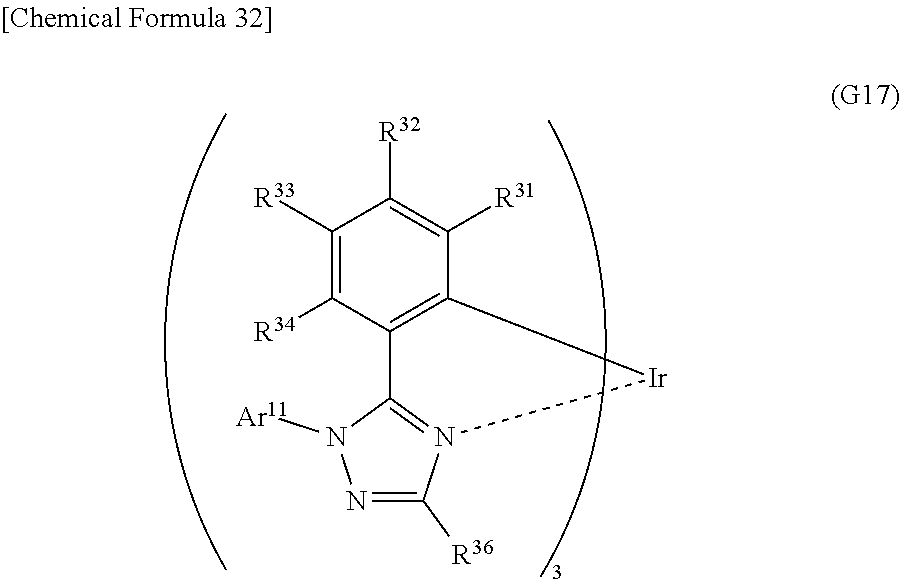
C1([R33])=C([R34])C2=C(C([R31])=C1[R32])[Ir]N1=C2N([Ar11])N=C1[R36]
